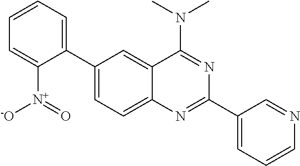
C1(C2=CC=CC=C2[N+](=O)[-O])=CC=C2C(=C1)C(N(C)C)=NC(C1=CC=CN=C1)=N2
